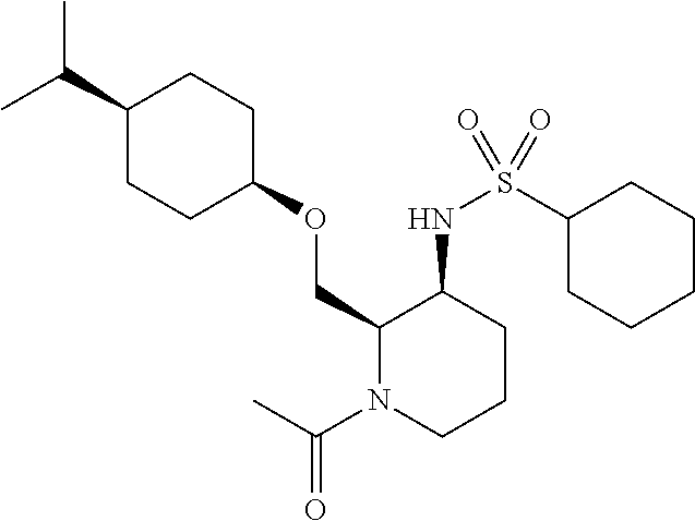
C(C)(C)C1CCC(OCC2N(C(C)=O)CCCC2NS(C2CCCCC2)(=O)=O)CC1
